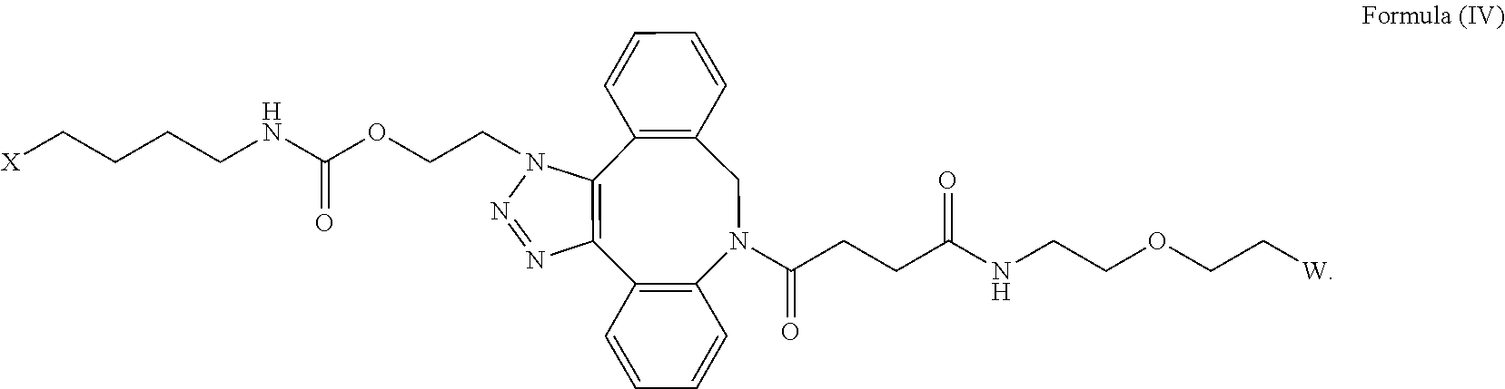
C(CCNC(=O)OCCN1N=NC2=C1C1=C(C=CC=C1)CN(C(CCC(NCCOCC[W])=O)=O)C1=C2C=CC=C1)C[X]
